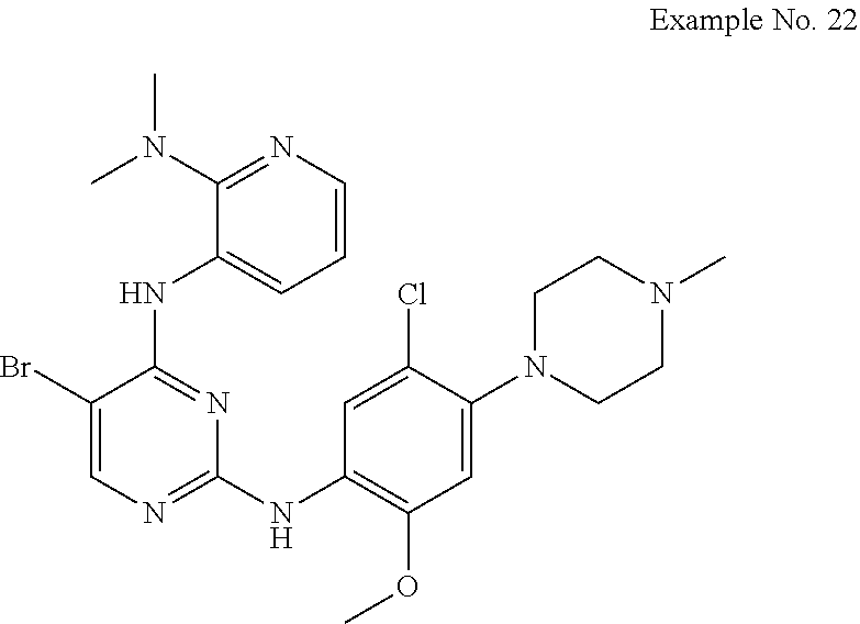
C1CN(C2=CC(OC)=C(NC3=NC=C(Br)C(NC4=CC=CN=C4N(C)C)=N3)C=C2Cl)CCN1C
